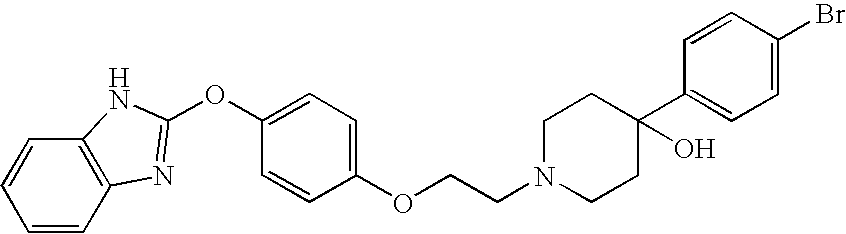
C1=CC2=C(C=C1)NC(OC1=CC=C(OCCN3CCC(C4=CC=C(Br)C=C4)(O)CC3)C=C1)=N2
